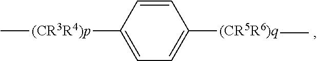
C1([(CR3R4)p]C)=CC=C([(CR5R6)q]C)C=C1
